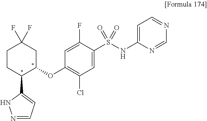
C1(OC2CC(F)(F)CCC2C2=CC=NN2)=C(Cl)C=C(S(NC2=CC=NC=N2)(=O)=O)C(F)=C1
